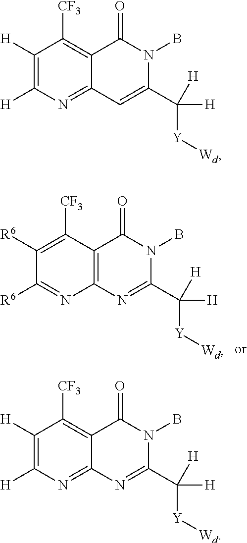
C1([R6])=C([CF3])C2=C(N=C1[R6])N=C(C([H])([H])[Y][Wd])N(B)C2=O.C1([H])=C([H])N=C2C(=C1[CF3])C(=O)N(B)C(C([H])([H])[Y][Wd])=C2.C1([H])=C([H])N=C2C(=C1[CF3])C(=O)N(B)C(C([H])([H])[Y][Wd])=N2
